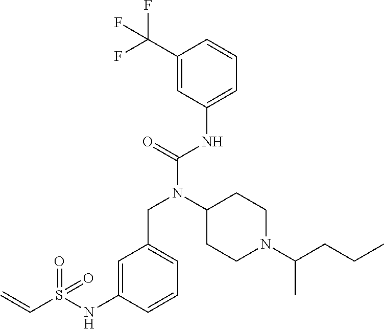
C1=C(NS(C=C)(=O)=O)C=CC=C1CN(C(NC1=CC=CC(C(F)(F)F)=C1)=O)C1CCN(C(CCC)C)CC1
